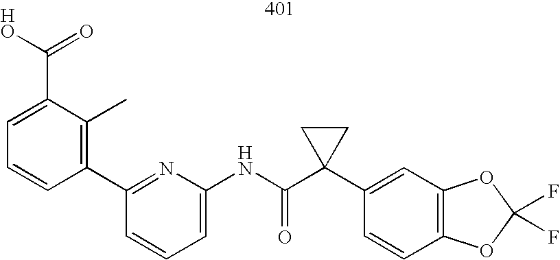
C1(C2=C(C)C(C(=O)O)=CC=C2)=NC(NC(C2(C3=CC4=C(C=C3)OC(F)(F)O4)CC2)=O)=CC=C1
